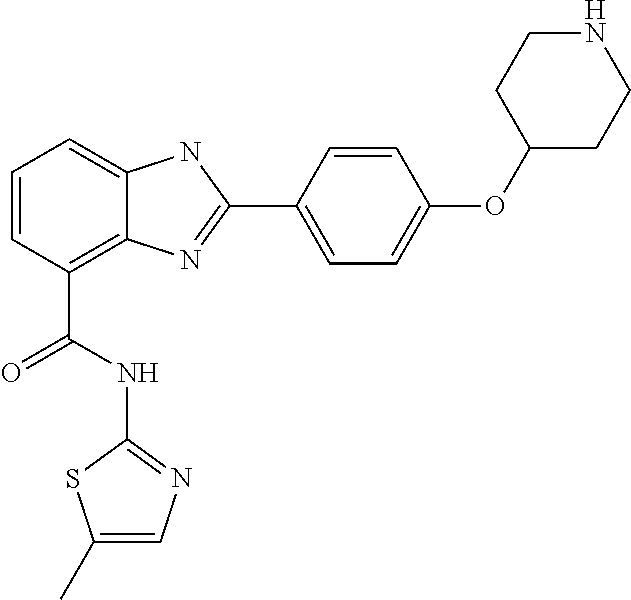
C1=CC(C(NC2=NC=C(C)S2)=O)=C2C(=C1)NC(C1=CC=C(OC3CCNCC3)C=C1)=N2
